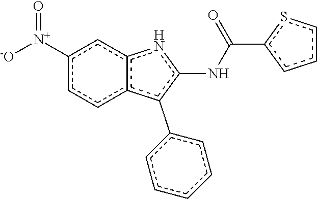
c1c2c(cc([N+](=O)[-O])c1)nc(NC(=O)c1cccs1)c2-c1ccccc1
